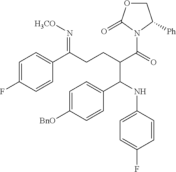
C1=C(F)C=CC(C(CCC(C(=O)N2C(=O)OCC2[Ph])C(NC2=CC=C(F)C=C2)C2=CC=C([BnO])C=C2)=N[H3CO])=C1
